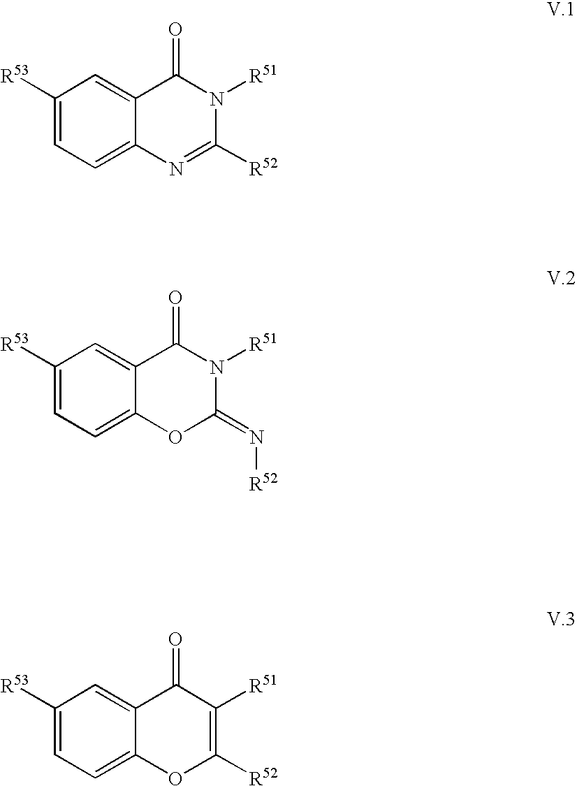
C1([R53])=CC=C2C(=C1)C(=O)N([R51])C([R52])=N2.C1([R53])=CC=C2C(=C1)C(=O)N([R51])C(=N[R52])O2.C1([R53])=CC=C2C(=C1)C(=O)C([R51])=C([R52])O2
